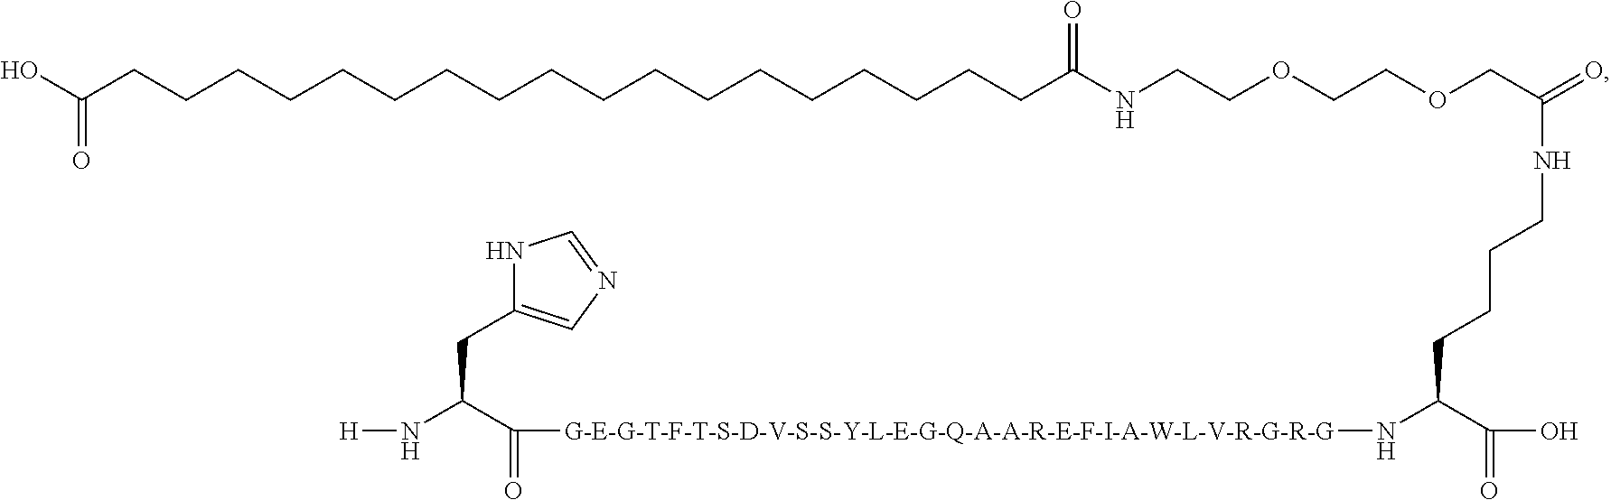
[H]NC(CC1=CN=CN1)C(=O)[G-E-G-T-F-T-S-D-V-S-S-Y-L-E-G-Q-A-A-R-E-F-I-A-W-L-V-R-G-R-G]NC(CCCCNC(COCCOCCNC(CCCCCCCCCCCCCCCCCCC(O)=O)=O)=O)C(O)=O
